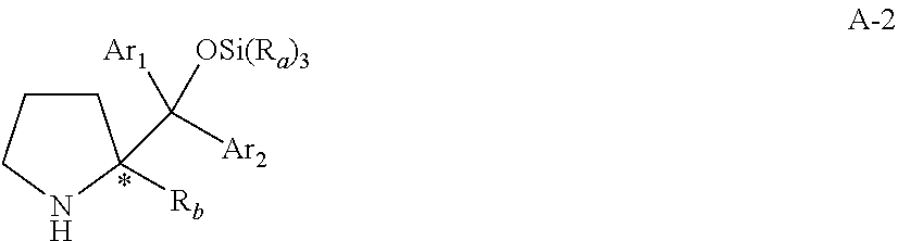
C1CCNC1([Rb])C([Ar2])([Ar1])[OSi(Ra)3]
